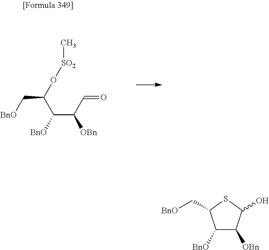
O(C(C(C(C=O)[OBn])[BnO])C[BnO])[SO2]C.C1([BnO])C([OBn])C(O)SC1C[BnO]
